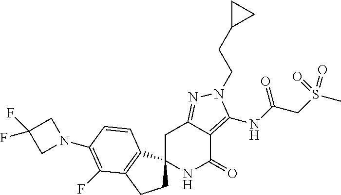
C1C2=NN(CCC3CC3)C(NC(CS(C)(=O)=O)=O)=C2C(=O)NC12CCC1=C2C=CC(N2CC(F)(F)C2)=C1F
